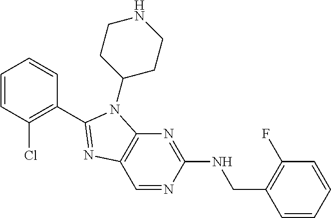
C1=CC(Cl)=C(C2=NC3=C(N=C(NCC4=C(F)C=CC=C4)N=C3)N2C2CCNCC2)C=C1
